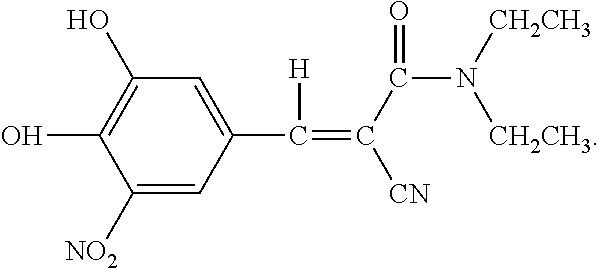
C1(O)=C(O)C([NO2])=CC(C([H])=C(C(=O)N([CH2CH3])[CH2CH3])[CN])=C1
